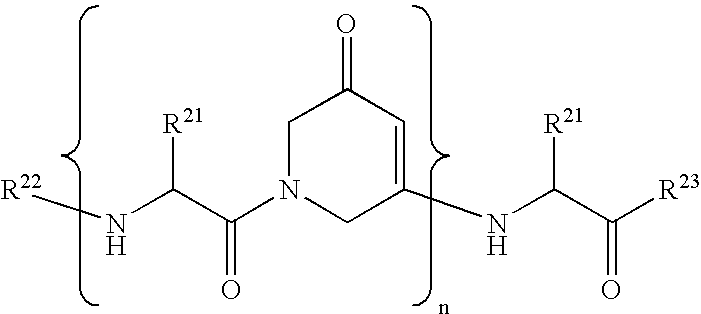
C1N(C(C(N[R22])[R21])=O)CC(NC(C([R23])=O)[R21])=CC1=O
